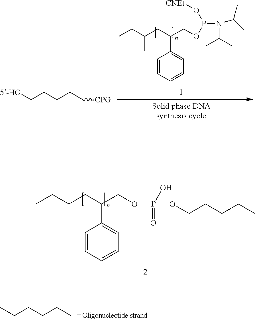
CCC(CC(COP(N(C(C)C)C(C)C)O[CNEt])C1=CC=CC=C1)C.[5-HO]CCCCC[CPG].CCC(CC(COP(OCCCCC)(=O)O)C1=CC=CC=C1)C.CCCCCC
